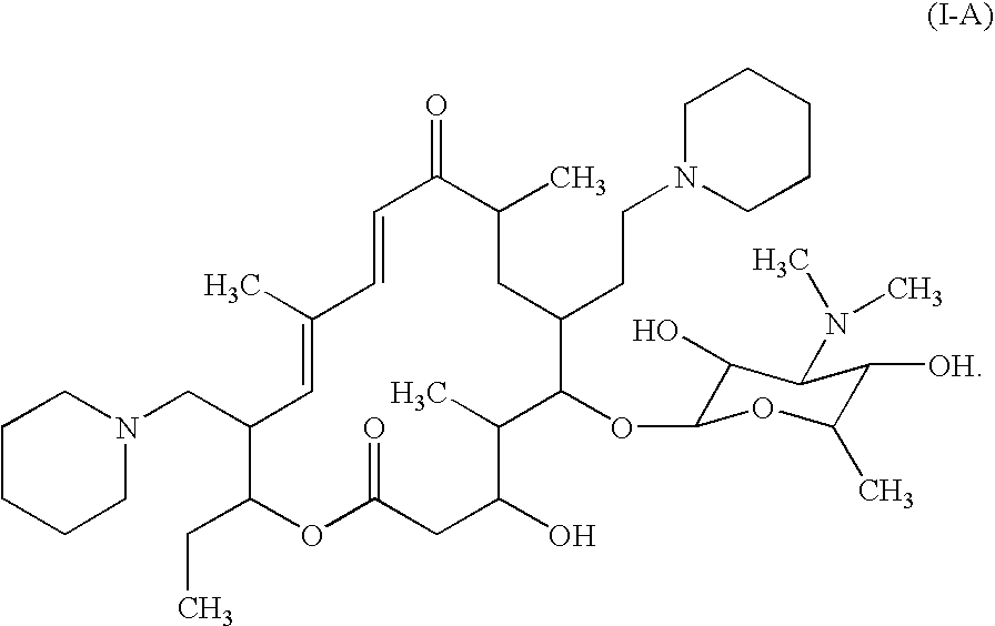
C1=CC(C)=CC(CN2CCCCC2)C(CC)OC(=O)CC(O)C(C)C(OC2C(O)C(N(C)C)C([OH])C(C)O2)C(CCN2CCCCC2)CC(C)C1=O
